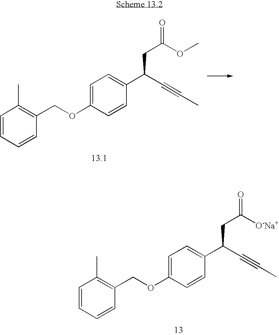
C1=C(OCC2=C(C)C=CC=C2)C=CC(C(C#CC)CC(=O)OC)=C1.C1=C(OCC2=C(C)C=CC=C2)C=CC(C(C#CC)CC(=O)[O-Na+])=C1
